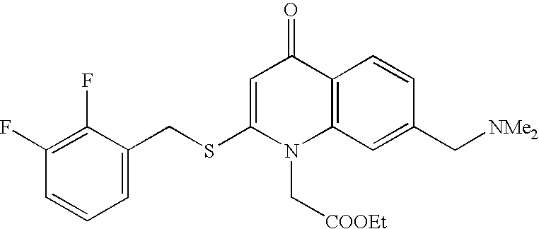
C1(F)=C(F)C(CSC2=CC(=O)C3=C(N2C[COOEt])C=C(C[NMe2])C=C3)=CC=C1
